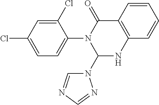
C12=C(NC(N3C=NC=N3)N(C3=CC=C(Cl)C=C3Cl)C1=O)C=CC=C2
